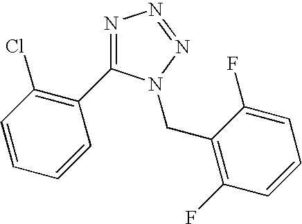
N1=C(C2=C(Cl)C=CC=C2)N(CC2=C(F)C=CC=C2F)N=N1
